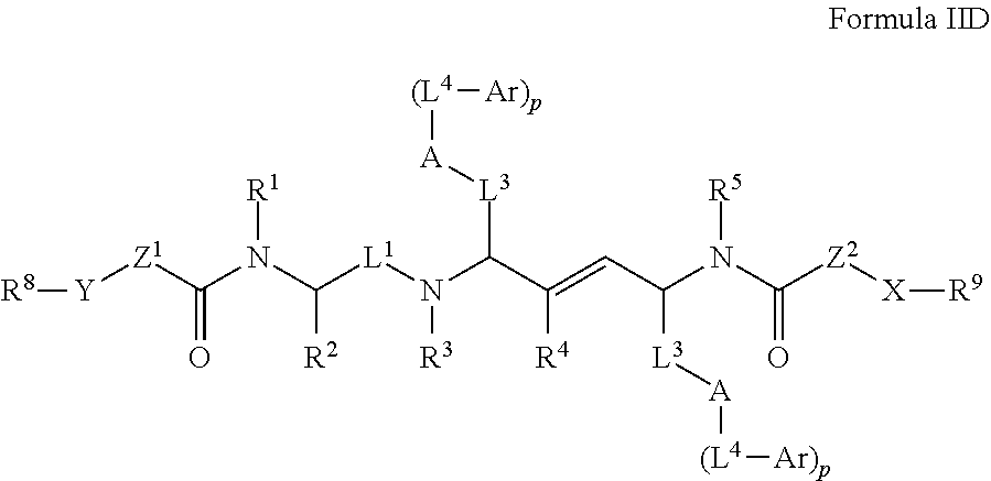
O=C([Z1][Y][R8])N(C([L1]N(C(C(=CC(N(C([Z2][X][R9])=O)[R5])[L3][A][(L4][Ar)p])[R4])[L3][A][(L4][Ar)p])[R3])[R2])[R1]
